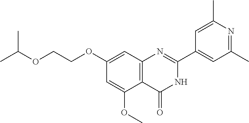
C1=C(OC)C2=C(C=C1OCCOC(C)C)N=C(C1=CC(C)=NC(C)=C1)NC2=O
